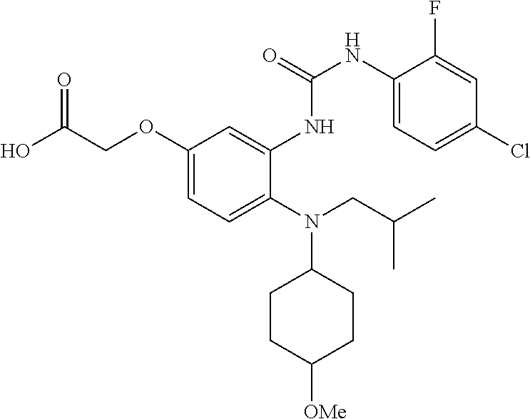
C1(OCC(O)=O)=CC=C(N(CC(C)C)C2CCC([OMe])CC2)C(NC(NC2=CC=C(Cl)C=C2F)=O)=C1
